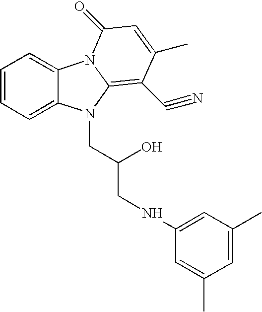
C1=CC=C2C(=C1)N1C(=C(C#N)C(C)=CC1=O)N2CC(O)CNC1=CC(C)=CC(C)=C1
